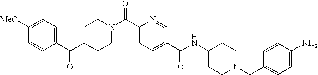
C1CN(C(C2=CC=C(C(=O)NC3CCN(CC4=CC=C(N)C=C4)CC3)C=N2)=O)CCC1C(C1=CC=C([MeO])C=C1)=O
